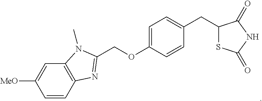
C(OC1=CC=C(CC2SC(=O)NC2=O)C=C1)C1=NC2=C(C=C([MeO])C=C2)N1C
